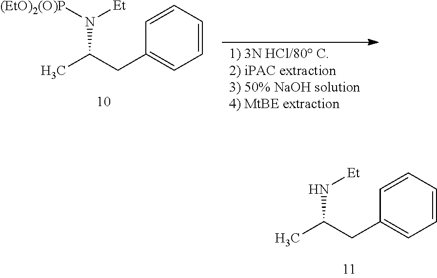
C1=CC=CC=C1CC(C)N[Et].C1=CC=CC=C1CC(C)N([(EtO)2(O)P])[Et]
